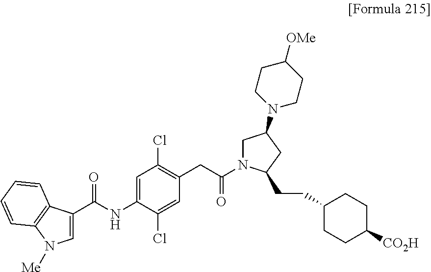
C1(C(NC2=CC(Cl)=C(CC(N3CC(N4CCC([OMe])CC4)CC3CCC3CCC([CO2H])CC3)=O)C=C2Cl)=O)=CN([Me])C2=C1C=CC=C2
